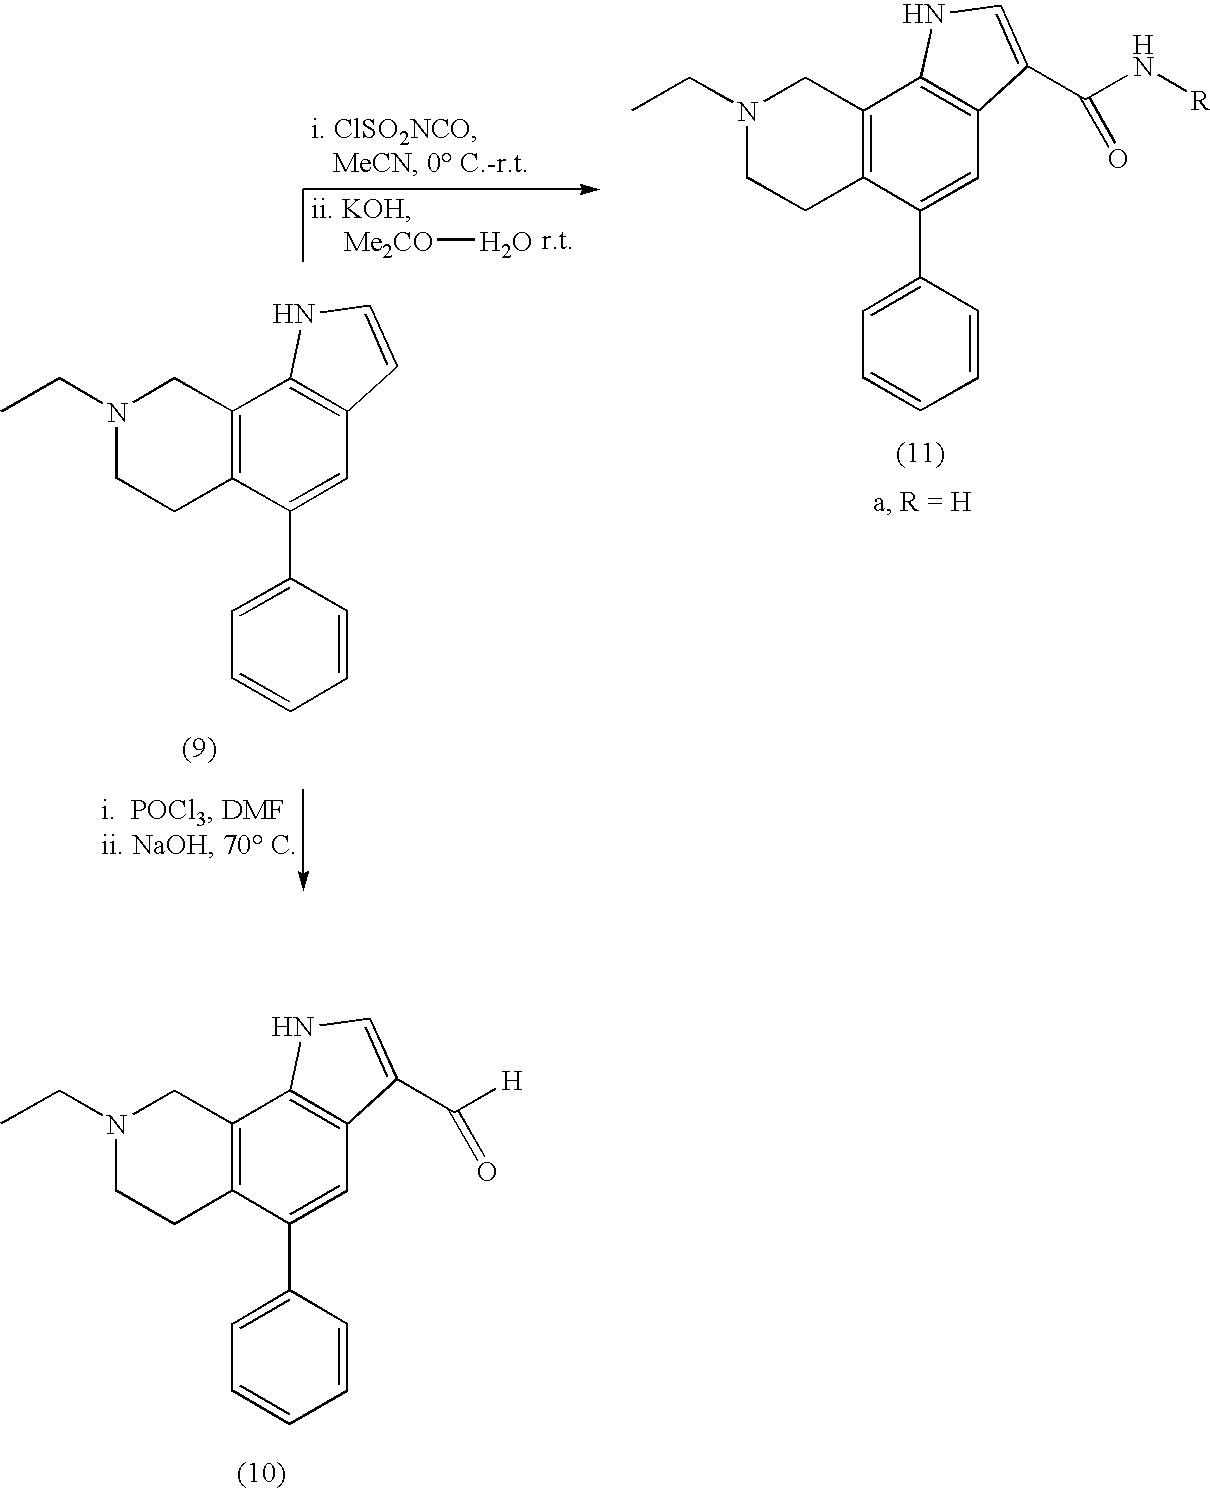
C12=C(C(C3=CC=CC=C3)=CC3=C1NC=C3C([H])=O)CCN(CC)C2.C12=C(C(C3=CC=CC=C3)=CC3=C1NC=C3C(N[R])=O)CCN(CC)C2.[Me2CO]O.C12=C(C(C3=CC=CC=C3)=CC3=C1NC=C3)CCN(CC)C2
